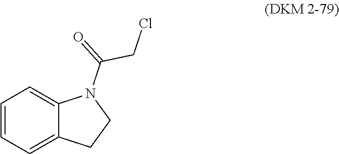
C1=CC=C2C(=C1)N(C(=O)CCl)CC2
